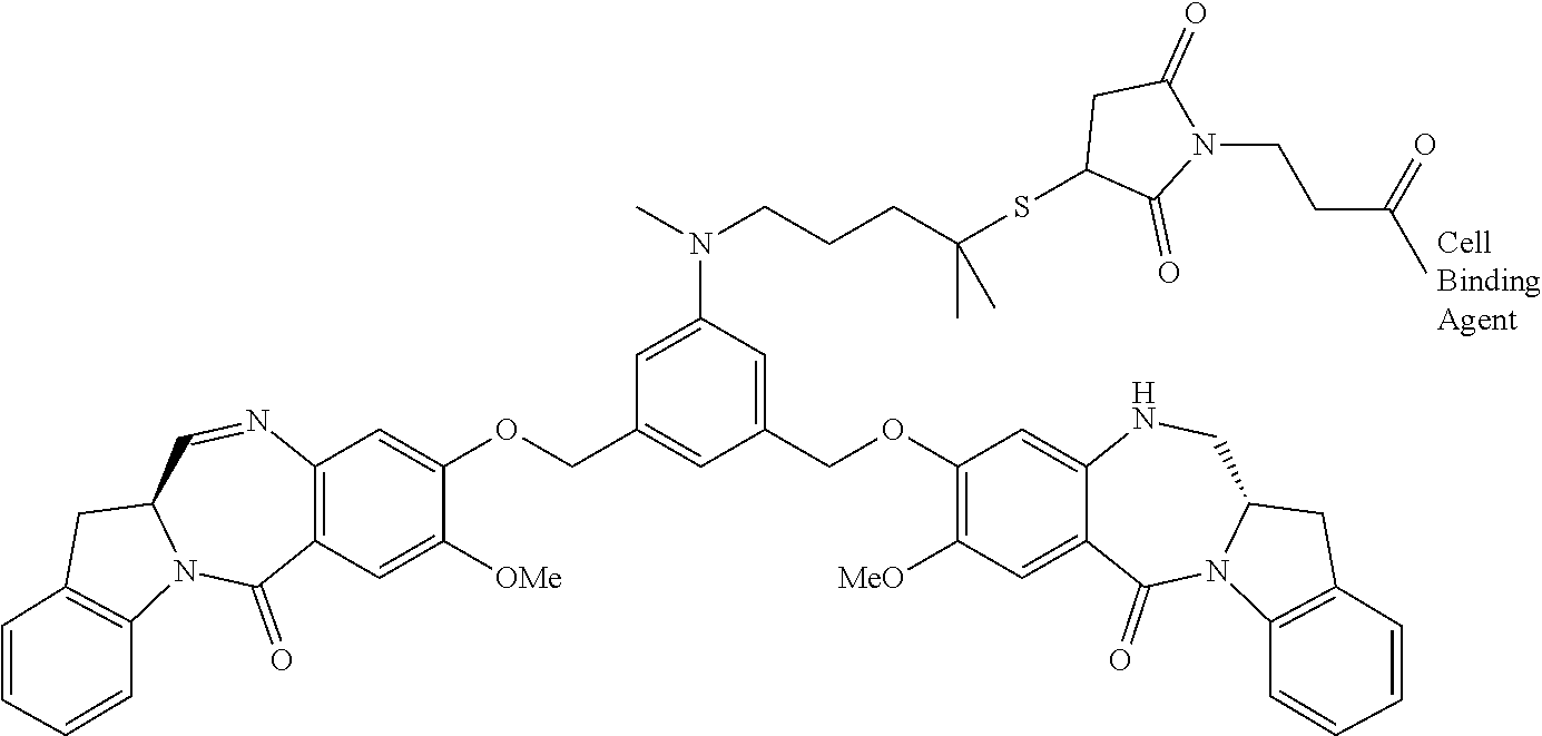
C12=C(C=C([OMe])C(OCC3=CC(COC4=C([MeO])C=C5C(=C4)NCC4N(C5=O)C5=C(C4)C=CC=C5)=CC(N(CCCC(SC4C(=O)N(CCC(C)=O)C(=O)C4)(C)C)C)=C3)=C1)C(=O)N1C(C=N2)CC2=C1C=CC=C2
